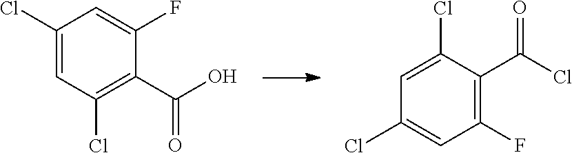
C1=C(Cl)C(C(Cl)=O)=C(F)C=C1Cl.C1=C(Cl)C=C(F)C(C(O)=O)=C1Cl
